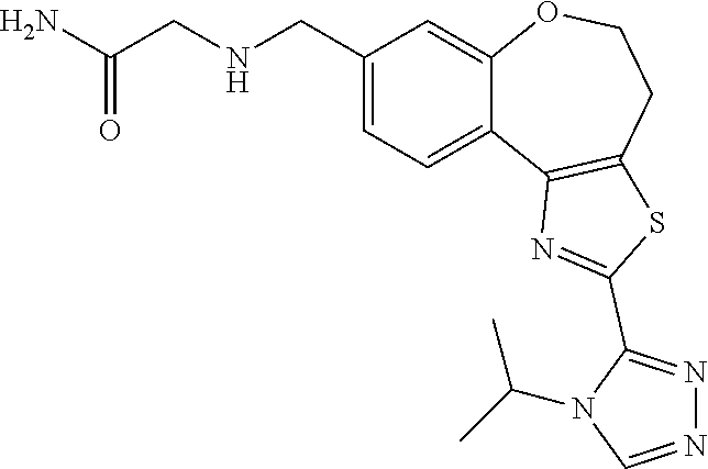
C1(CNCC(N)=O)=CC=C2C(=C1)OCCC1=C2N=C(C2=NN=CN2C(C)C)S1
